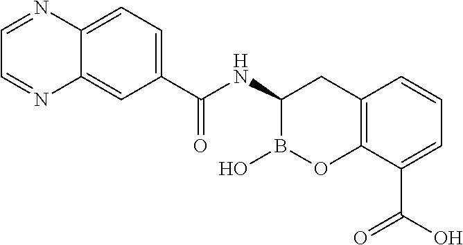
C1(C(NC2B(O)OC3=C(C2)C=CC=C3C(O)=O)=O)=CC=C2C(=C1)N=CC=N2
